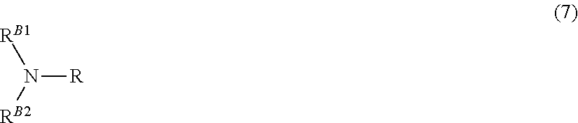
N([R])([RB2])[RB1]
